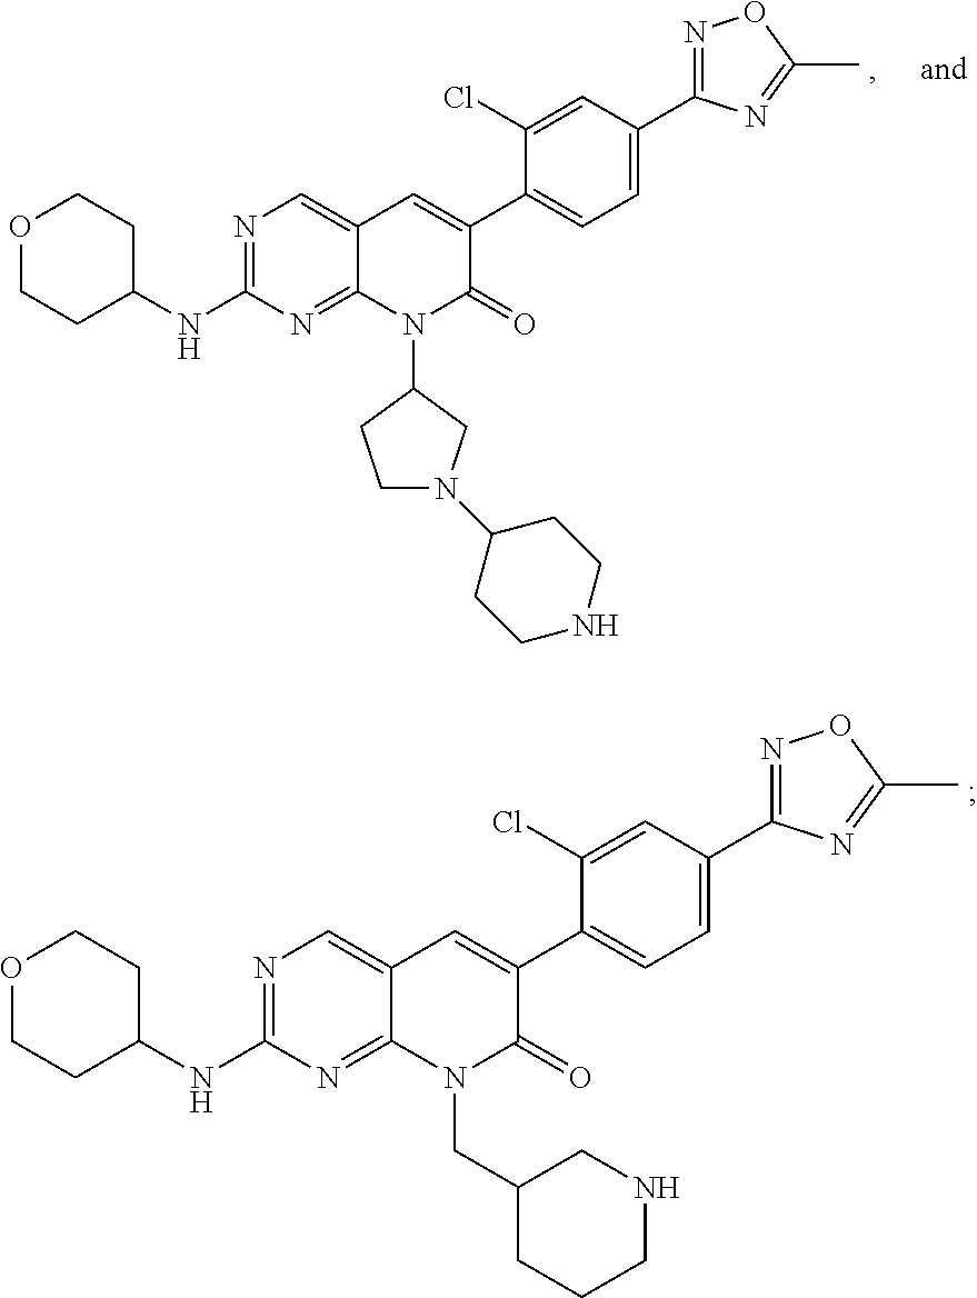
C1=C(C2=NOC(C)=N2)C=C(Cl)C(C2=CC3=CN=C(NC4CCOCC4)N=C3N(C3CCN(C4CCNCC4)C3)C2=O)=C1.C1=C(C2=NOC(C)=N2)C=C(Cl)C(C2=CC3=CN=C(NC4CCOCC4)N=C3N(CC3CCCNC3)C2=O)=C1
